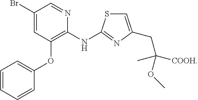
C1(Br)=CC(OC2=CC=CC=C2)=C(NC2=NC(CC([COOH])(OC)C)=CS2)N=C1
